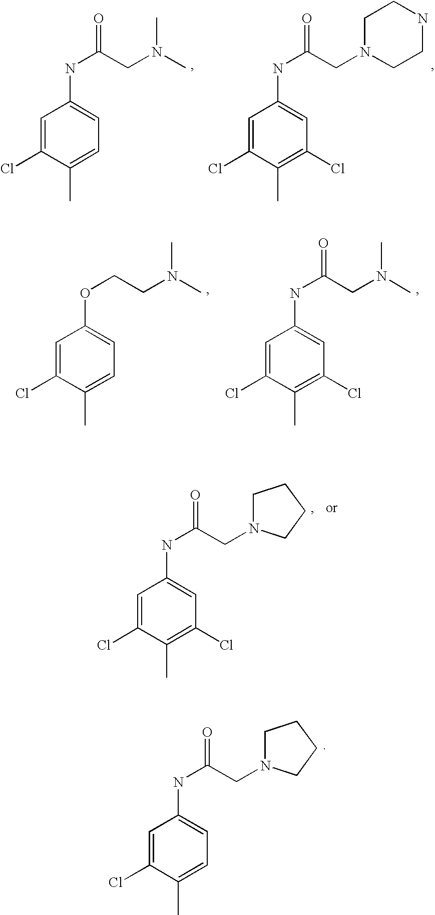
C1=C(Cl)C(C)=CC=C1NC(CN(C)C)=O.C1=C(Cl)C(C)=C(Cl)C=C1NC(CN1CCNCC1)=O.C1=C(Cl)C(C)=CC=C1OCCN(C)C.C1=C(Cl)C(C)=C(Cl)C=C1NC(CN(C)C)=O.C1=C(Cl)C(C)=C(Cl)C=C1NC(CN1CCCC1)=O.C1=C(Cl)C(C)=CC=C1NC(CN1CCCC1)=O
